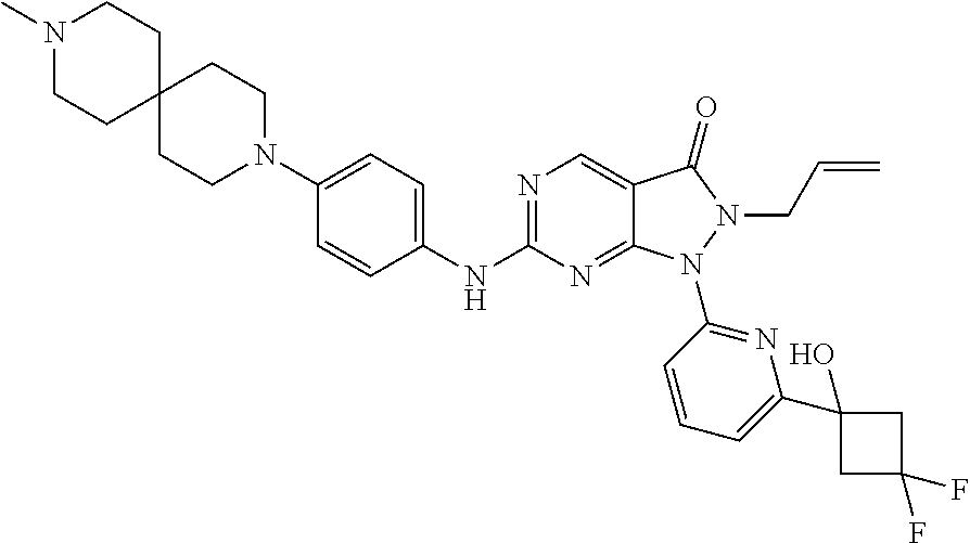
N1(C)CCC2(CC1)CCN(C1=CC=C(NC3=NC=C4C(=N3)N(C3=NC(C5(O)CC(F)(F)C5)=CC=C3)N(CC=C)C4=O)C=C1)CC2
